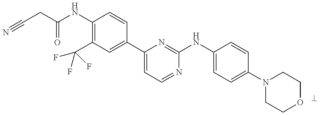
N#CCC(NC1=C(C(F)(F)F)C=C(C2=CC=NC(NC3=CC=C(N4CCOCC4)C=C3)=N2)C=C1)=O
